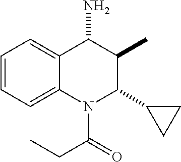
C1=CC=C2C(=C1)C(N)C(C)C(C1CC1)N2C(=O)CC
